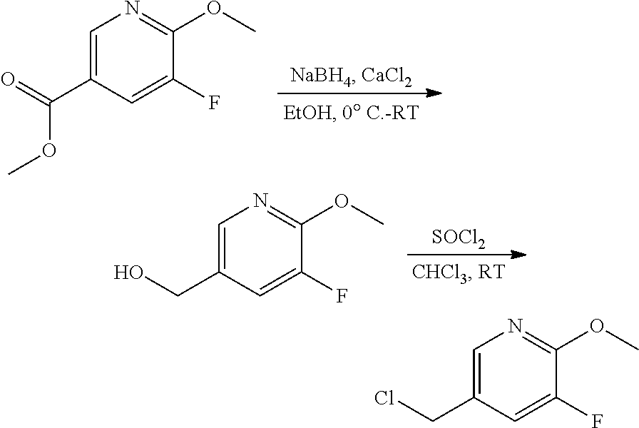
C1=C(C(=O)OC)C=C(F)C(OC)=N1.[SOCl2].C1=C(CO)C=C(F)C(OC)=N1.C1=C(CCl)C=C(F)C(OC)=N1
